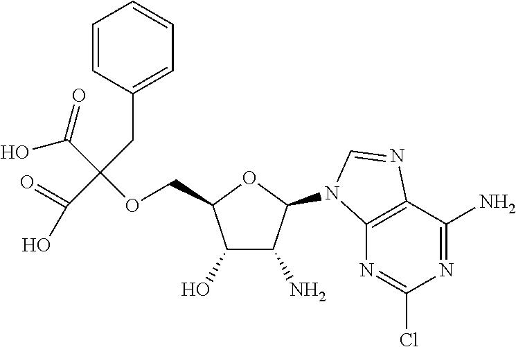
C1(O)C(N)C(N2C3=C(C(N)=NC(Cl)=N3)N=C2)OC1COC(C(=O)O)(CC1=CC=CC=C1)C(O)=O
